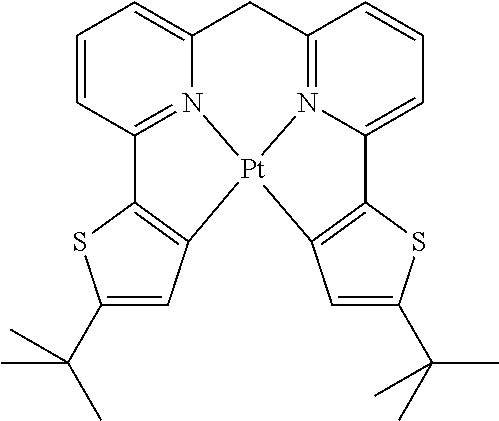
C1=CC2=N3C(=C1)CC1=N4C(=CC=C1)C1=C(C=C(C(C)(C)C)S1)[Pt]34C1=C2SC(C(C)(C)C)=C1
